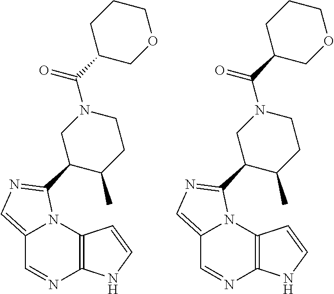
C12=CN=C(C3C(C)CCN(C(C4COCCC4)=O)C3)N1C1=C(N=C2)NC=C1.C12=CN=C(C3C(C)CCN(C(C4COCCC4)=O)C3)N1C1=C(N=C2)NC=C1
